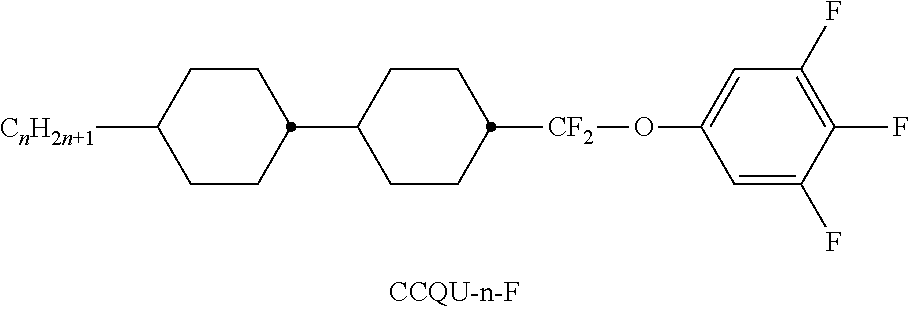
C1CC(C2CCC([CF2]OC3=CC(F)=C(F)C(F)=C3)CC2)CCC1[CnH2n+1]
